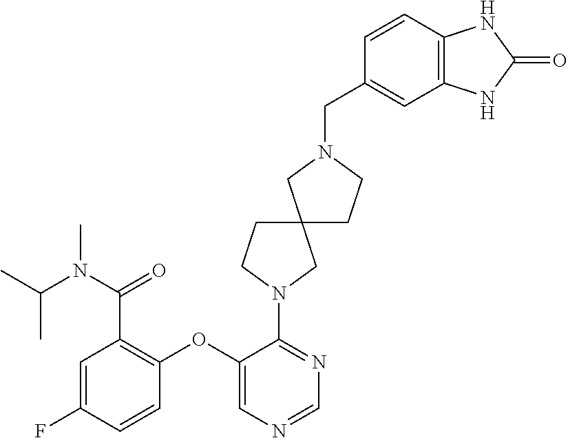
C1=C(F)C=CC(OC2=CN=CN=C2N2CC3(CC2)CCN(CC2=CC4=C(C=C2)NC(=O)N4)C3)=C1C(=O)N(C(C)C)C
